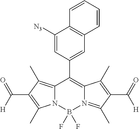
C12=C(C)C(C([H])=O)=C(C)N1B(F)(F)N1=C(C)C(C(=O)[H])=C(C)C1=C2C1=CC2=C(C([N3])=C1)C=CC=C2
